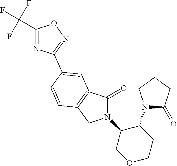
C1(=O)N(C2COCCC2N2C(=O)CCC2)CC2=C1C=C(C1=NOC(C(F)(F)F)=N1)C=C2
